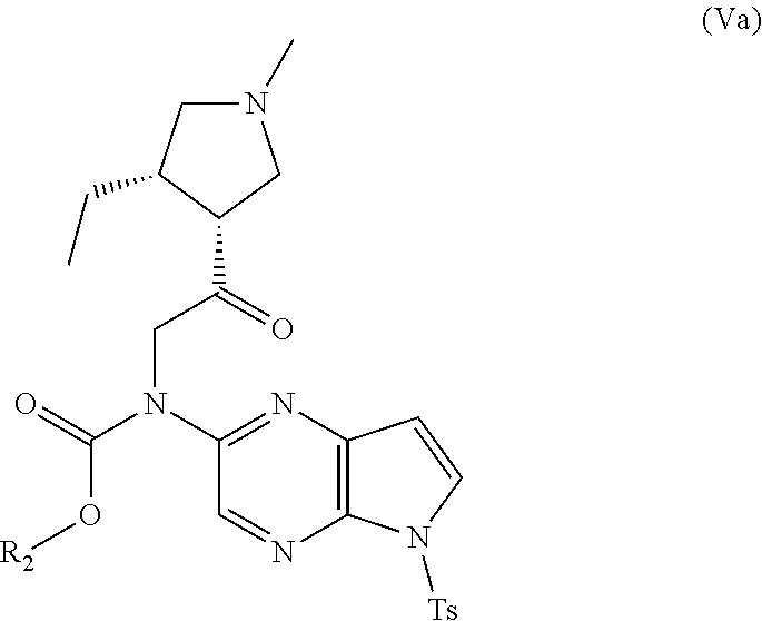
C1(N(C(=O)O[R2])CC(=O)C2CN(C)CC2CC)=NC2=C(N=C1)N([Ts])C=C2
